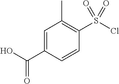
ClS(C1=C(C)C=C(C(O)=O)C=C1)(=O)=O
